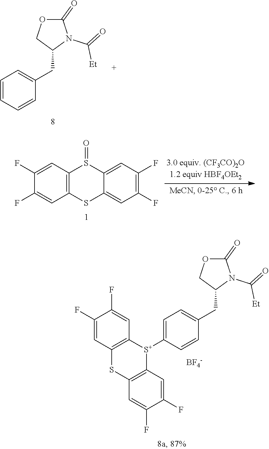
C1(F)=CC2=C(C=C1F)SC1=CC(F)=C(F)C=C1S2=O.C12=C([S+](C3=CC=C(CC4N(C(=O)[Et])C(=O)OC4)C=C3)C3=C(S1)C=C(F)C(F)=C3)C=C(F)C(F)=C2.[BF4-].C1(=O)OCC(CC2=CC=CC=C2)N1C(=O)[Et]
